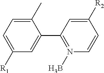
C1(C)=CC=C([R1])C=C1C1=N(B)C=CC([R2])=C1
